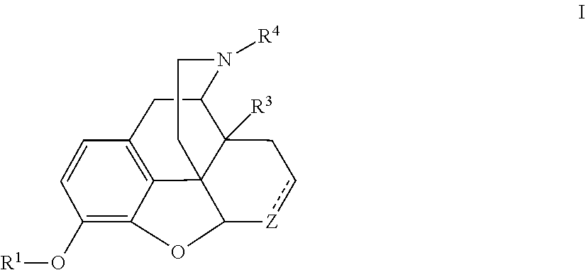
C1(O[R1])=C2C3=C(C=C1)CC1N([R4])CCC34C1([R3])Cc[Z]C4O2
